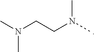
N(C)(C)CCN(C)C
